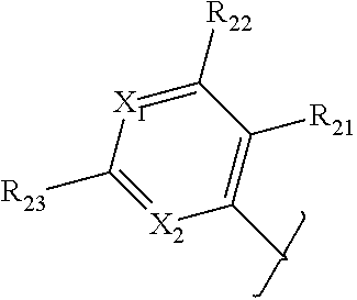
C1([R23])=[X2]C(C)=C([R21])C([R22])=[X1]1
